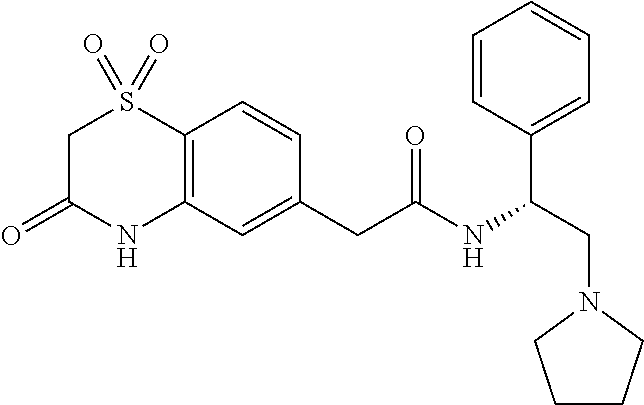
C1C(=O)NC2=C(S1(=O)=O)C=CC(CC(=O)NC(CN1CCCC1)C1=CC=CC=C1)=C2
